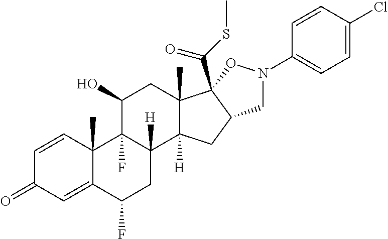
C1=CC2(C)C(=CC1=O)C(F)CC1([H])C2(F)C(O)CC2(C)C1([H])CC1C2(C(SC)=O)ON(C2=CC=C(Cl)C=C2)C1
